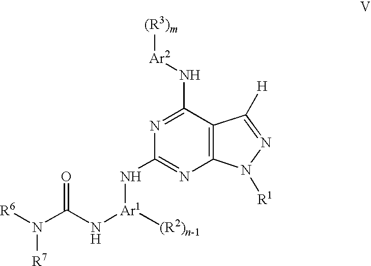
N1=C(N[Ar2][(R3)m])C2=C(N=C1N[Ar1](NC(N([R7])[R6])=O)[(R2)n-1])N([R1])N=C2[H]
